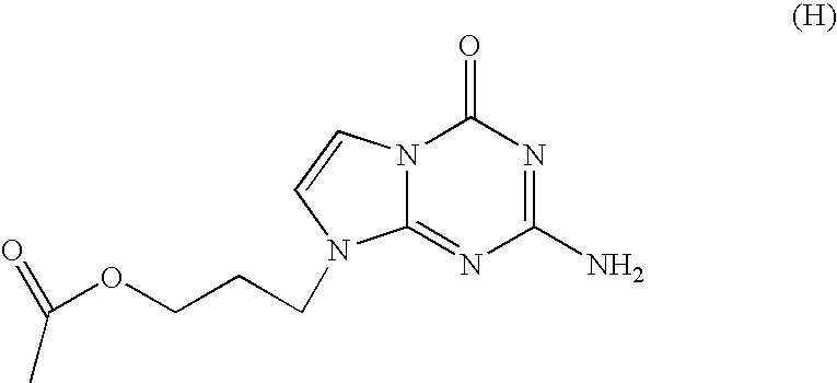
N12C(=NC(N)=NC1=O)N(CCCOC(=O)C)C=C2
